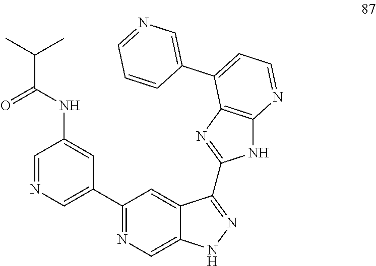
C1=NC=C(C2=NC=C3C(=C2)C(C2=NC4=C(N2)N=CC=C4C2=CN=CC=C2)=NN3)C=C1NC(C(C)C)=O
